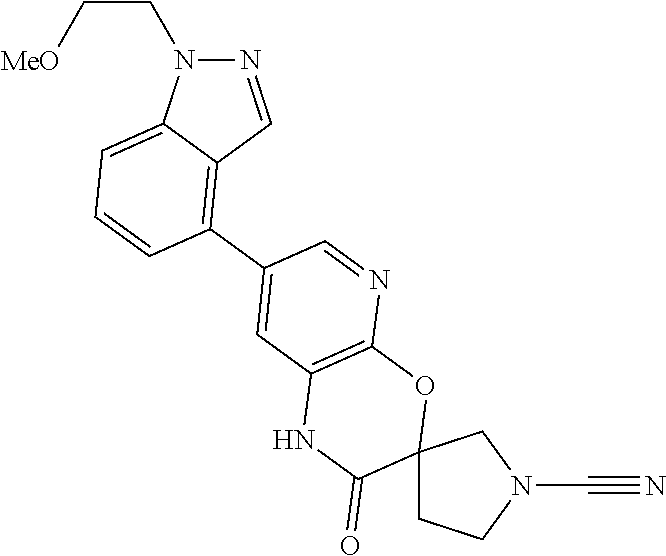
C12(CCN(C#N)C1)OC1=C(NC2=O)C=C(C2=C3C(=CC=C2)N(CC[MeO])N=C3)C=N1
